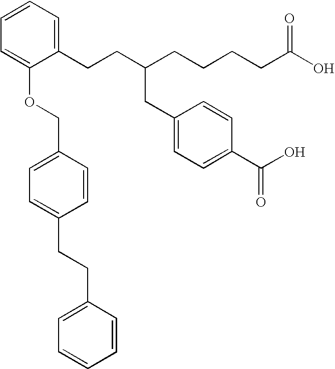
C1(CCC(CCCCC(O)=O)CC2=CC=C(C(O)=O)C=C2)=CC=CC=C1OCC1=CC=C(CCC2=CC=CC=C2)C=C1
